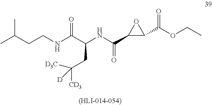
C(CNC(C(NC(C1C(C(OCC)=O)O1)=O)CC([D3C])([CD3])[D])=O)C(C)C
